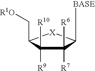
C1([R7])([R6])C([R9])([R10])C(C[R1O])[X]C1[BASE]
